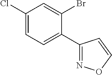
C1(C2=NOC=C2)=CC=C(Cl)C=C1Br
